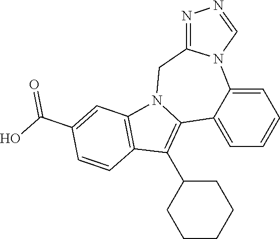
C1=C2C(=CC=C1)C1=C(C3CCCCC3)C3=C(N1CC1=NN=CN21)C=C(C(O)=O)C=C3
